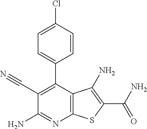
C1=C(Cl)C=CC(C2=C(C#N)C(N)=NC3=C2C(N)=C(C(=O)N)S3)=C1
